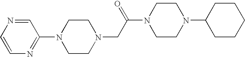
N1(CC(N2CCN(C3CCCCC3)CC2)=O)CCN(C2=NC=CN=C2)CC1
